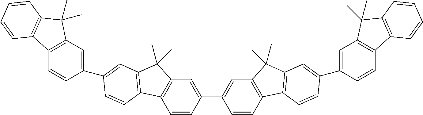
C1(C2=CC3=C(C=C2)C2=C(C3(C)C)C=C(C3=CC4=C(C=C3)C3=C(C4(C)C)C=CC=C3)C=C2)=CC2=C(C=C1)C1=C(C2(C)C)C=C(C2=CC3=C(C=C2)C2=C(C3(C)C)C=CC=C2)C=C1
